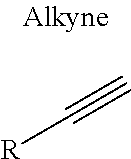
[R]C#C
